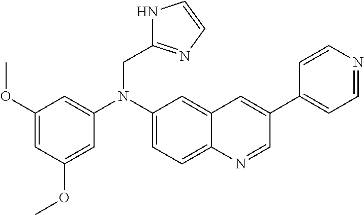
C1=C2C(=CC(N(CC3=NC=CN3)C3=CC(OC)=CC(OC)=C3)=C1)C=C(C1=CC=NC=C1)C=N2
